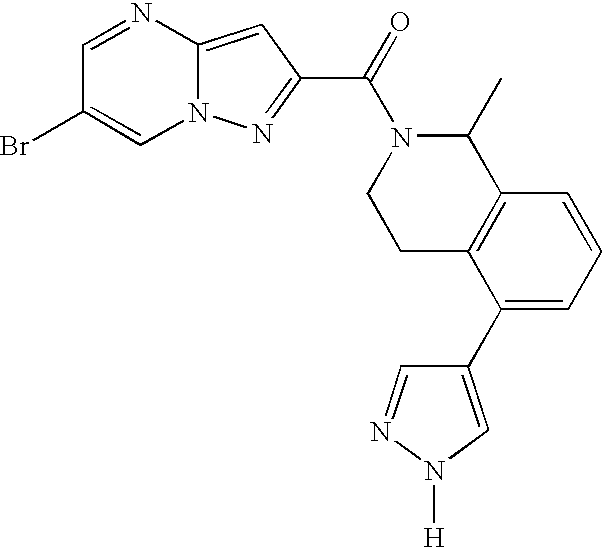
C1=NC2=CC(C(=O)N3CCC4=C(C3C)C=CC=C4C3=CN([H])N=C3)=NN2C=C1Br
